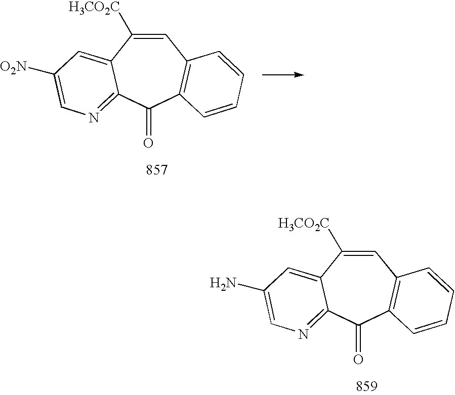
C1=C([H3CO2C])C2=CC(N)=CN=C2C(=O)C2=C1C=CC=C2.C1=C([H3CO2C])C2=CC([O2N])=CN=C2C(=O)C2=C1C=CC=C2
